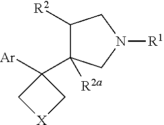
C1([R2])C(C2([Ar])C[X]C2)([R2a])CN([R1])C1
